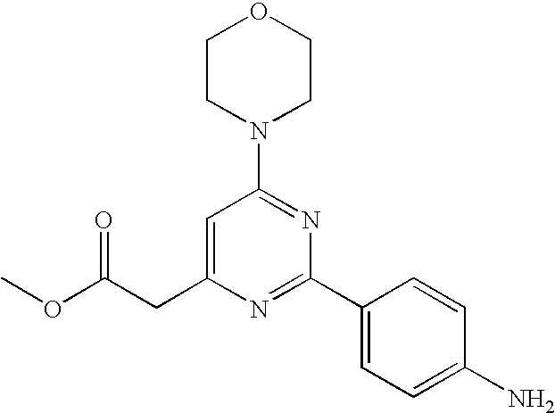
O(C(=O)CC1=CC(N2CCOCC2)=NC(C2=CC=C(N)C=C2)=N1)C
